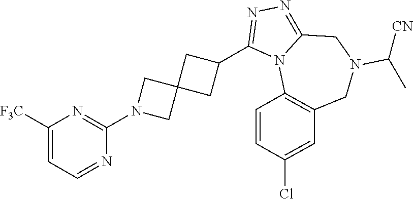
C1([F3C])=CC=NC(N2CC3(C2)CC(C2=NN=C4N2C2=C(CN(C([CN])C)C4)C=C(Cl)C=C2)C3)=N1
